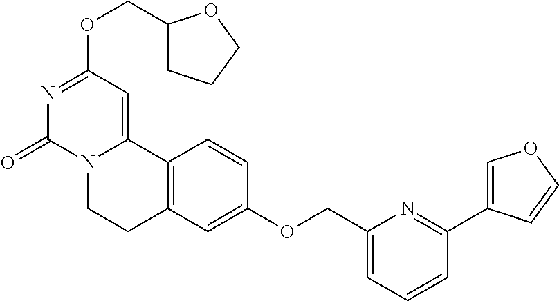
N1=C(OCC2CCCO2)C=C2N(C1=O)CCC1=C2C=CC(OCC2=CC=CC(C3=COC=C3)=N2)=C1
